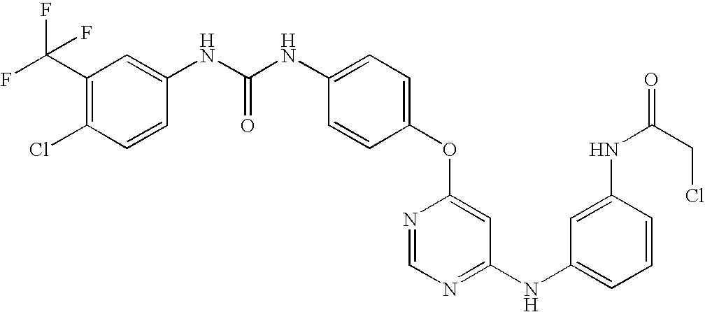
C1=C(NC(NC2=CC(C(F)(F)F)=C(Cl)C=C2)=O)C=CC(OC2=CC(NC3=CC=CC(NC(CCl)=O)=C3)=NC=N2)=C1
